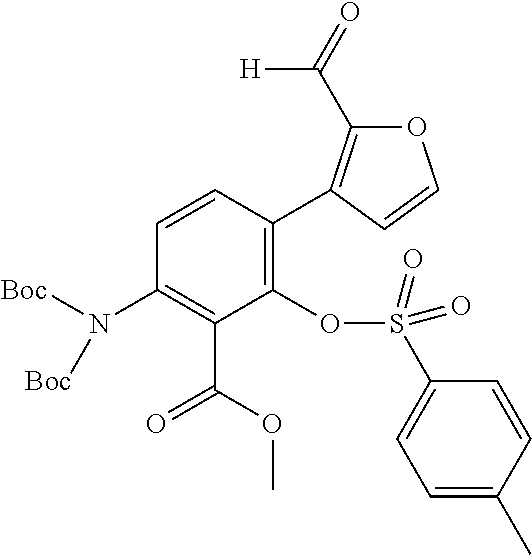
C1(OS(C2=CC=C(C)C=C2)(=O)=O)=C(C2=C(C([H])=O)OC=C2)C=CC(N([Boc])[Boc])=C1C(=O)OC
